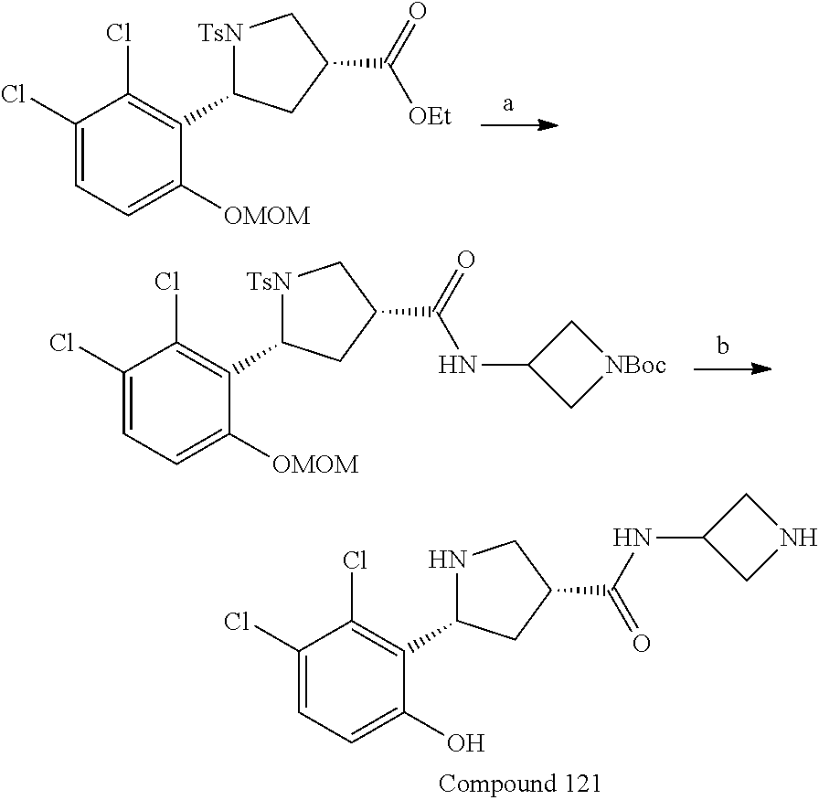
C1(Cl)=CC=C(O)C(C2NCC(C(NC3CNC3)=O)C2)=C1Cl.C1(Cl)=CC=C([OMOM])C(C2[TsN]CC(C(=O)[OEt])C2)=C1Cl.C1(Cl)=CC=C([OMOM])C(C2[TsN]CC(C(=O)NC3C[NBoc]C3)C2)=C1Cl
